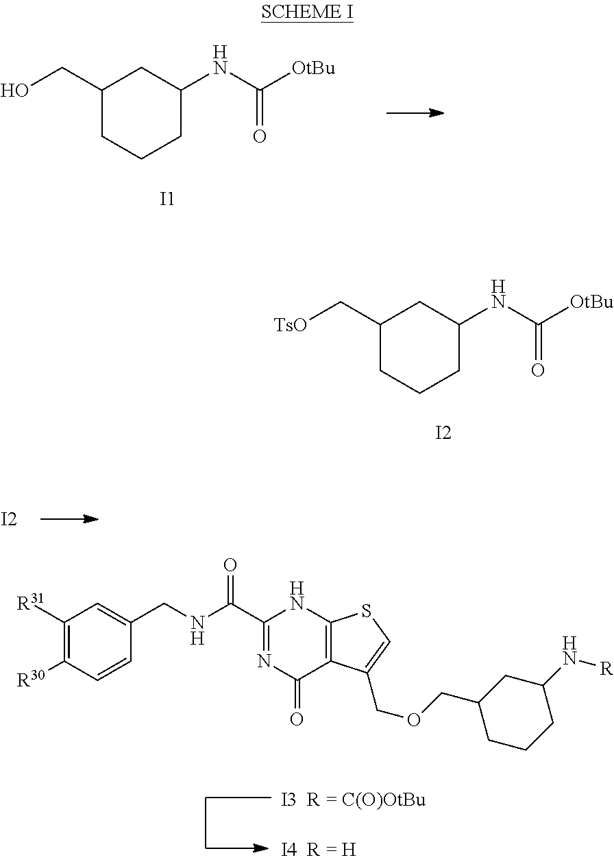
[I2].[I1].C1(CO)CCCC(NC([OtBu])=O)C1.[I2].C1(C[TsO])CCCC(NC([OtBu])=O)C1.C1(C(NCC2=CC([R31])=C([R30])C=C2)=O)=NC(=O)C2=C(N1)SC=C2COCC1CCCC(N[R])C1
